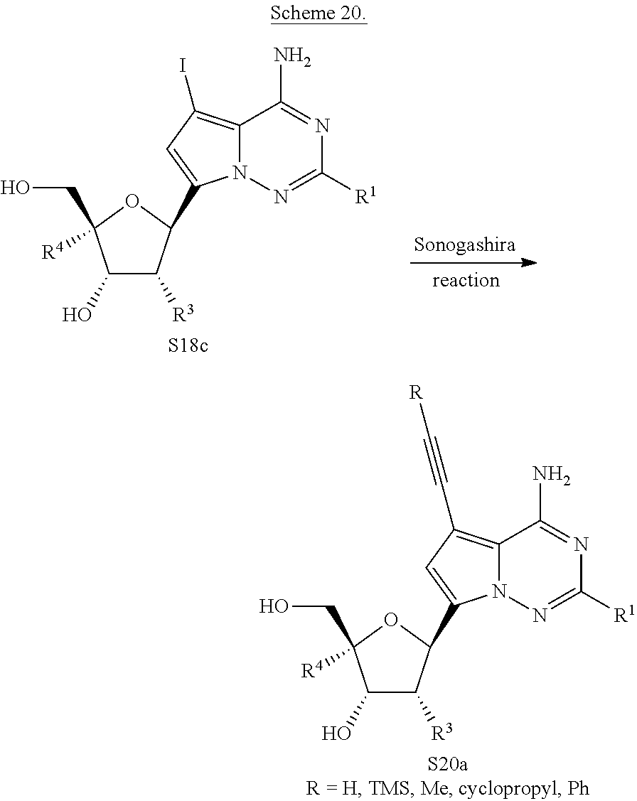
C1(O)C([R3])C(C2=CC(I)=C3N2N=C([R1])N=C3N)OC1(CO)[R4].C1(O)C([R3])C(C2=CC(C#C[R])=C3N2N=C([R1])N=C3N)OC1(CO)[R4]
